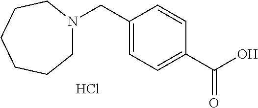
C1N(CC2=CC=C(C(O)=O)C=C2)CCCCC1.Cl
